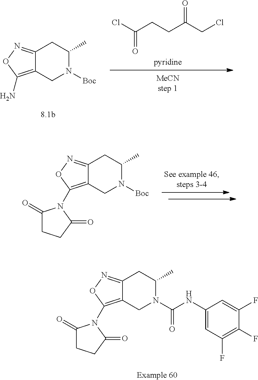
C12=NOC(N3C(=O)CCC3=O)=C1CN(C(NC1=CC(F)=C(F)C(F)=C1)=O)C(C)C2.C12=NOC(N)=C1CN([Boc])C(C)C2.ClC(CCC(CCl)=O)=O.C12=NOC(N3C(=O)CCC3=O)=C1CN([Boc])C(C)C2
